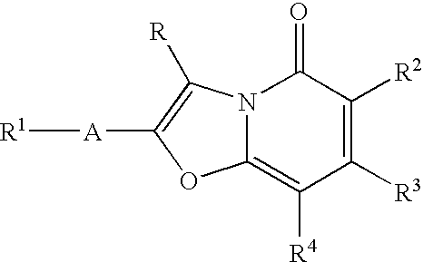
C12=C([R4])C([R3])=C([R2])C(=O)N1C([R])=C([A][R1])O2
